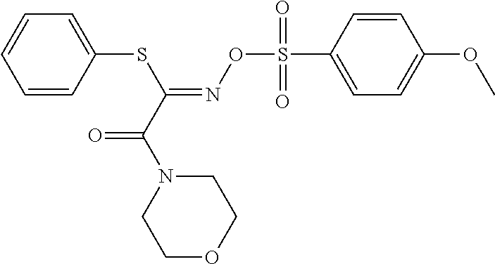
C1=CC(SC(=NOS(C2=CC=C(OC)C=C2)(=O)=O)C(N2CCOCC2)=O)=CC=C1
